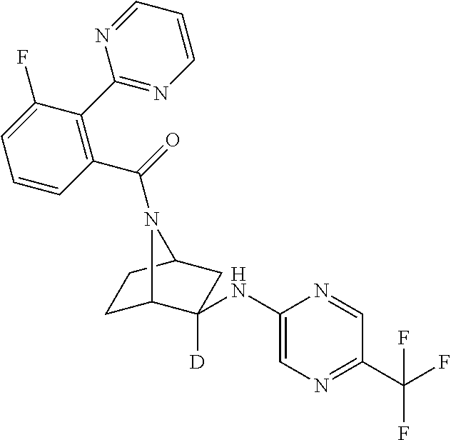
C1C2C(NC3=CN=C(C(F)(F)F)C=N3)([D])CC(C1)N2C(=O)C1=C(C2=NC=CC=N2)C(F)=CC=C1
